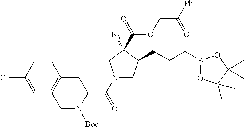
C1(C(N2CC(CCCB3OC(C)(C)C(C)(C)O3)C([N3])(C(=O)OCC([Ph])=O)C2)=O)N([Boc])CC2=C(C1)C=CC(Cl)=C2
